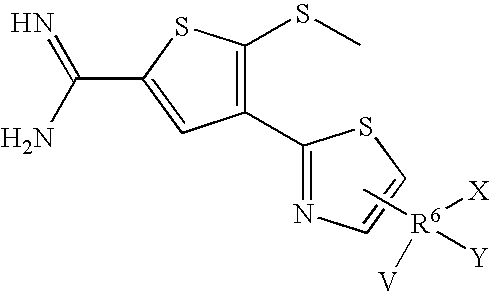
C1(C2=C(SC)SC(C(N)=N)=C2)=NC=CS1.C[R6]([Y])([V])[X]
